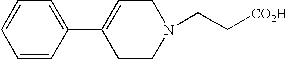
C1=CC(C2=CCN(CC[CO2H])CC2)=CC=C1
